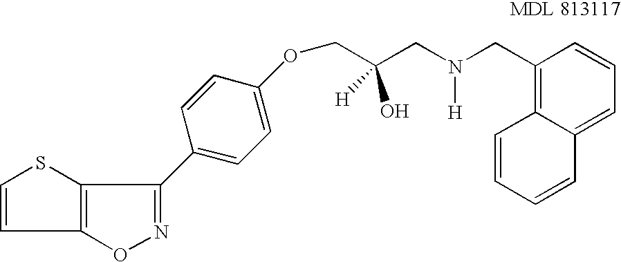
O1N=C(C2=CC=C(OCC(CN(CC3=C4C(=CC=C3)C=CC=C4)[H])(O)[H])C=C2)C2=C1C=CS2
